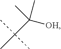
CC(C)([OH])C(C)(C)C
